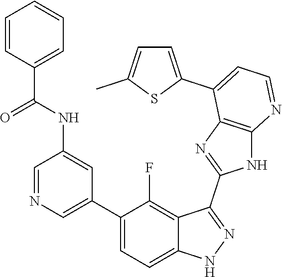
C1=NC=C(C2=CC=C3C(=C2F)C(C2=NC4=C(N2)N=CC=C4C2=CC=C(C)S2)=NN3)C=C1NC(C1=CC=CC=C1)=O
